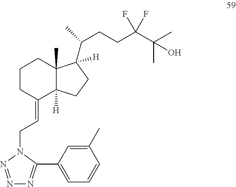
C1CC(=CCN2C(C3=CC=CC(C)=C3)=NN=N2)C2([H])C(C)(C1)C(C(C)CCC(C(C)(C)O)(F)F)([H])CC2
